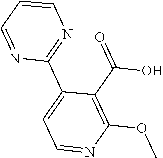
C1(C2=CC=NC(OC)=C2C(=O)O)=NC=CC=N1
